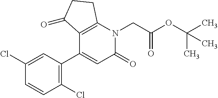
C1=C(Cl)C=CC(Cl)=C1C1=CC(=O)N(CC(OC(C)(C)C)=O)C2=C1C(=O)CC2
